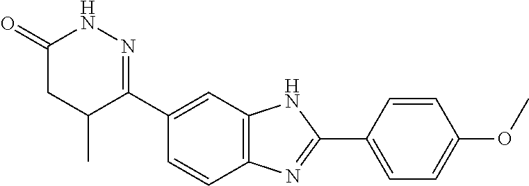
C1(=O)CC(C)C(C2=CC3=C(C=C2)N=C(C2=CC=C(OC)C=C2)N3)=NN1
